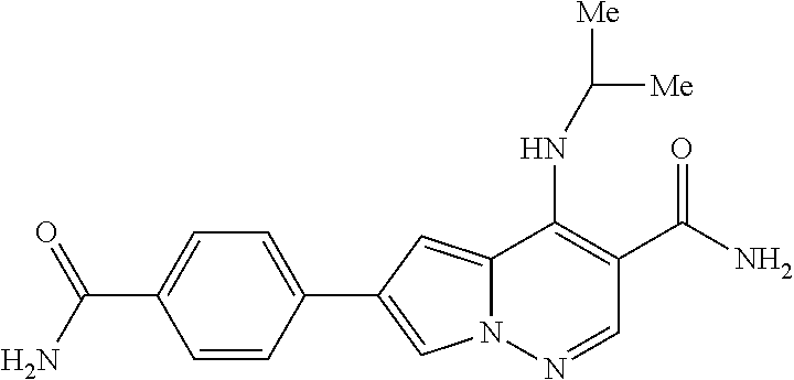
N12C(=CC(C3=CC=C(C(N)=O)C=C3)=C1)C(NC([Me])[Me])=C(C(N)=O)C=N2
